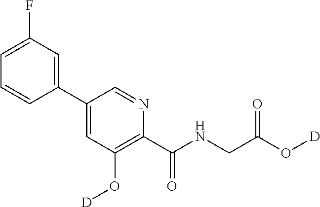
C1(C2=CC(O[D])=C(C(NCC(O[D])=O)=O)N=C2)=CC(F)=CC=C1
